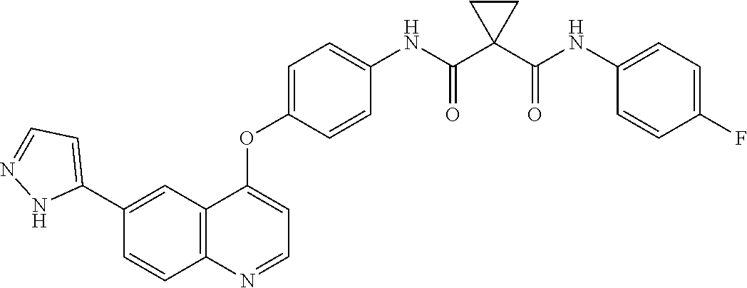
C12=C(N=CC=C1OC1=CC=C(NC(C3(C(NC4=CC=C(F)C=C4)=O)CC3)=O)C=C1)C=CC(C1=CC=NN1)=C2
